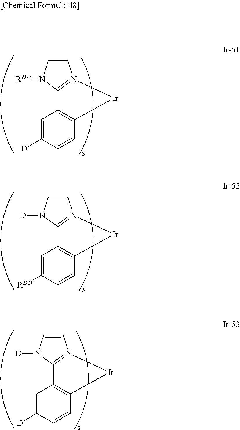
C12=N([Ir]C3=C1C=C([D])C=C3)C=CN2[RDD].C12=N([Ir]C3=C1C=C([RDD])C=C3)C=CN2[D].C12=N([Ir]C3=C1C=C([D])C=C3)C=CN2[D]
